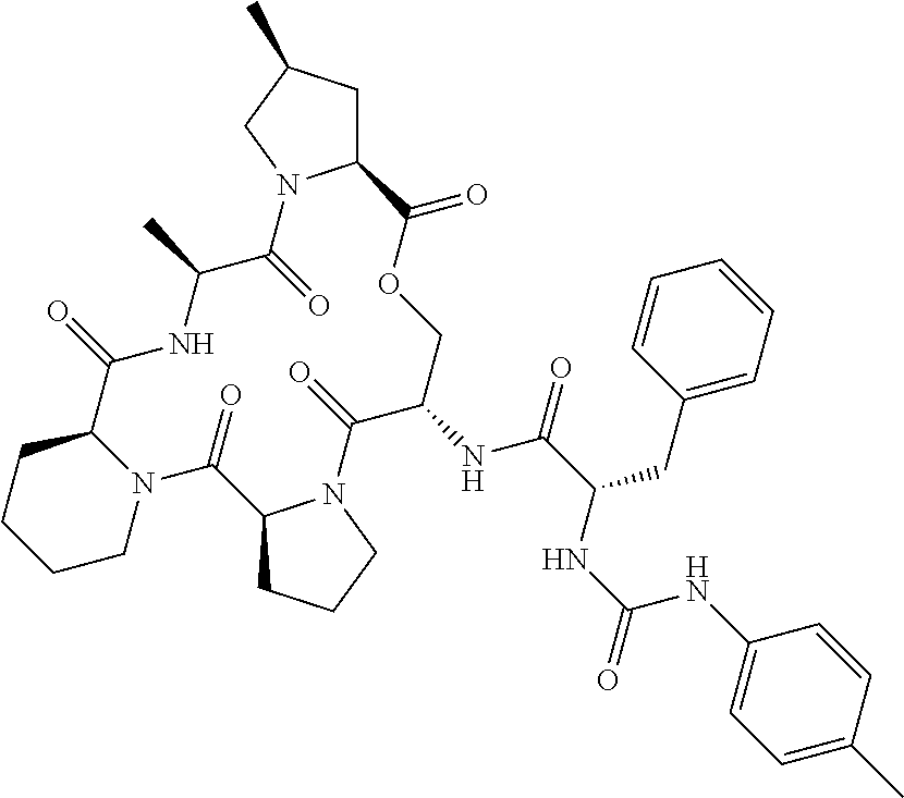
N12C(CCCC1)C(=O)NC(C)C(=O)N1C(CC(C)C1)C(=O)OCC(NC(C(NC(NC1=CC=C(C)C=C1)=O)CC1=CC=CC=C1)=O)C(=O)N1C(C2=O)CCC1
